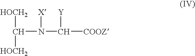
C(N(C([COOZ])[Y])[X])([HOCH2])[HOCH2]
